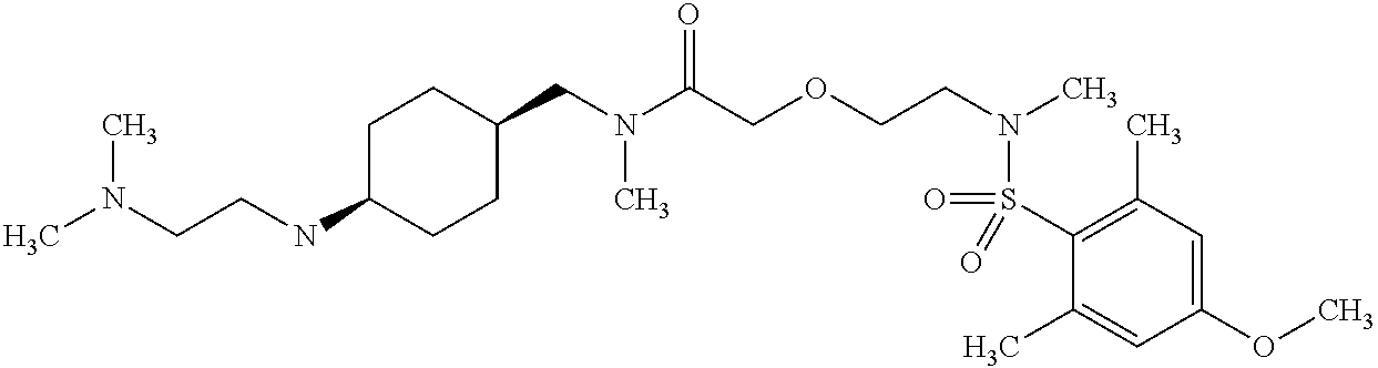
C1(CN(C)C(=O)COCCN(S(=O)(C2=C(C)C=C(OC)C=C2C)=O)C)CCC(NCCN(C)C)CC1
